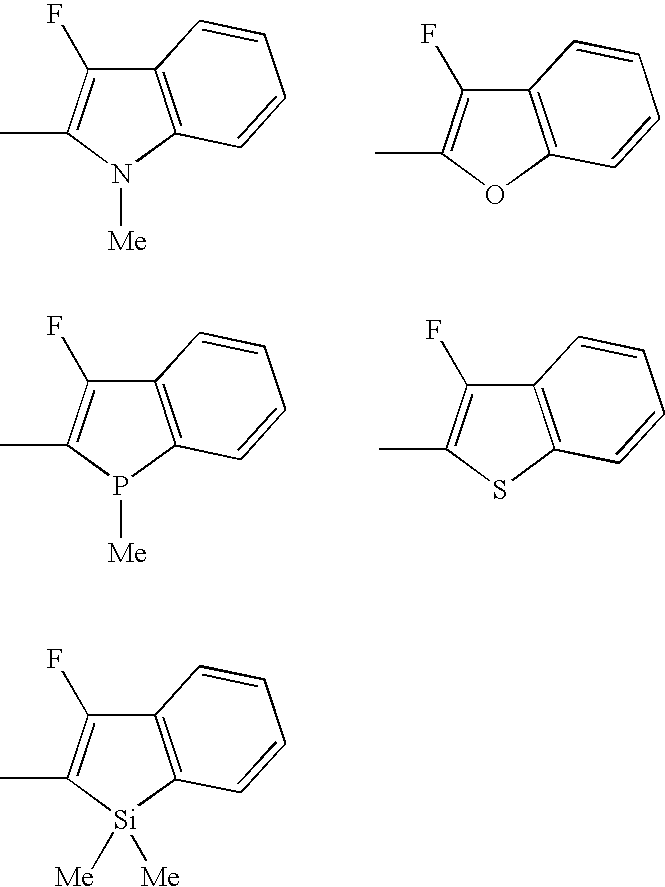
C12=C(N([Me])C(C)=C1F)C=CC=C2.C12=C(OC(C)=C1F)C=CC=C2.C12=C(P([Me])C(C)=C1F)C=CC=C2.C12=C(SC(C)=C1F)C=CC=C2.C12=C([Si]([Me])([Me])C(C)=C1F)C=CC=C2
